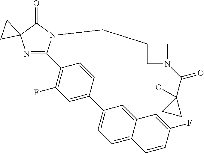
N1=C(C2=C(F)C=C(C3=CC=C4C(=C3)C=C(F)C=C4)C=C2)N(CC2CN(C(C3(O)CC3)=O)C2)C(=O)C12CC2
